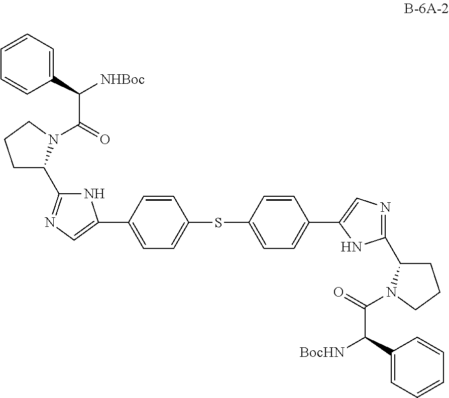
C1(C(C(=O)N2C(C3=NC=C(C4=CC=C(SC5=CC=C(C6=CN=C(C7CCCN7C(=O)C(C7=CC=CC=C7)[BocHN])N6)C=C5)C=C4)N3)CCC2)[NHBoc])=CC=CC=C1
